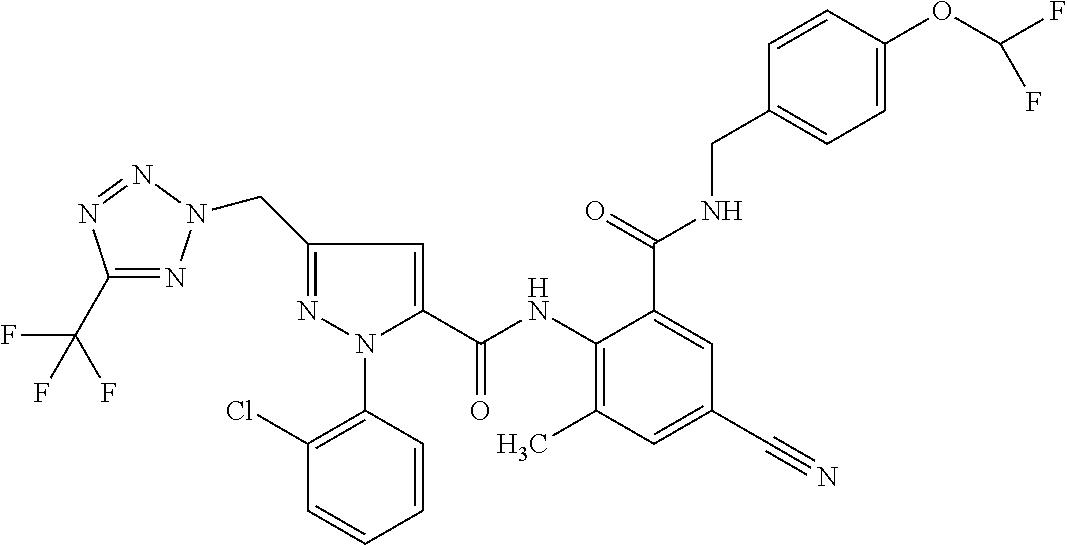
C1(C(F)(F)F)=NN(CC2=NN(C3=C(Cl)C=CC=C3)C(C(=O)NC3=C(C)C=C(C#N)C=C3C(NCC3=CC=C(OC(F)F)C=C3)=O)=C2)N=N1
